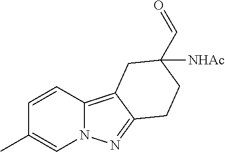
C1=CC2=C3C(=NN2C=C1C)CCC(C=O)([NHAc])C3
